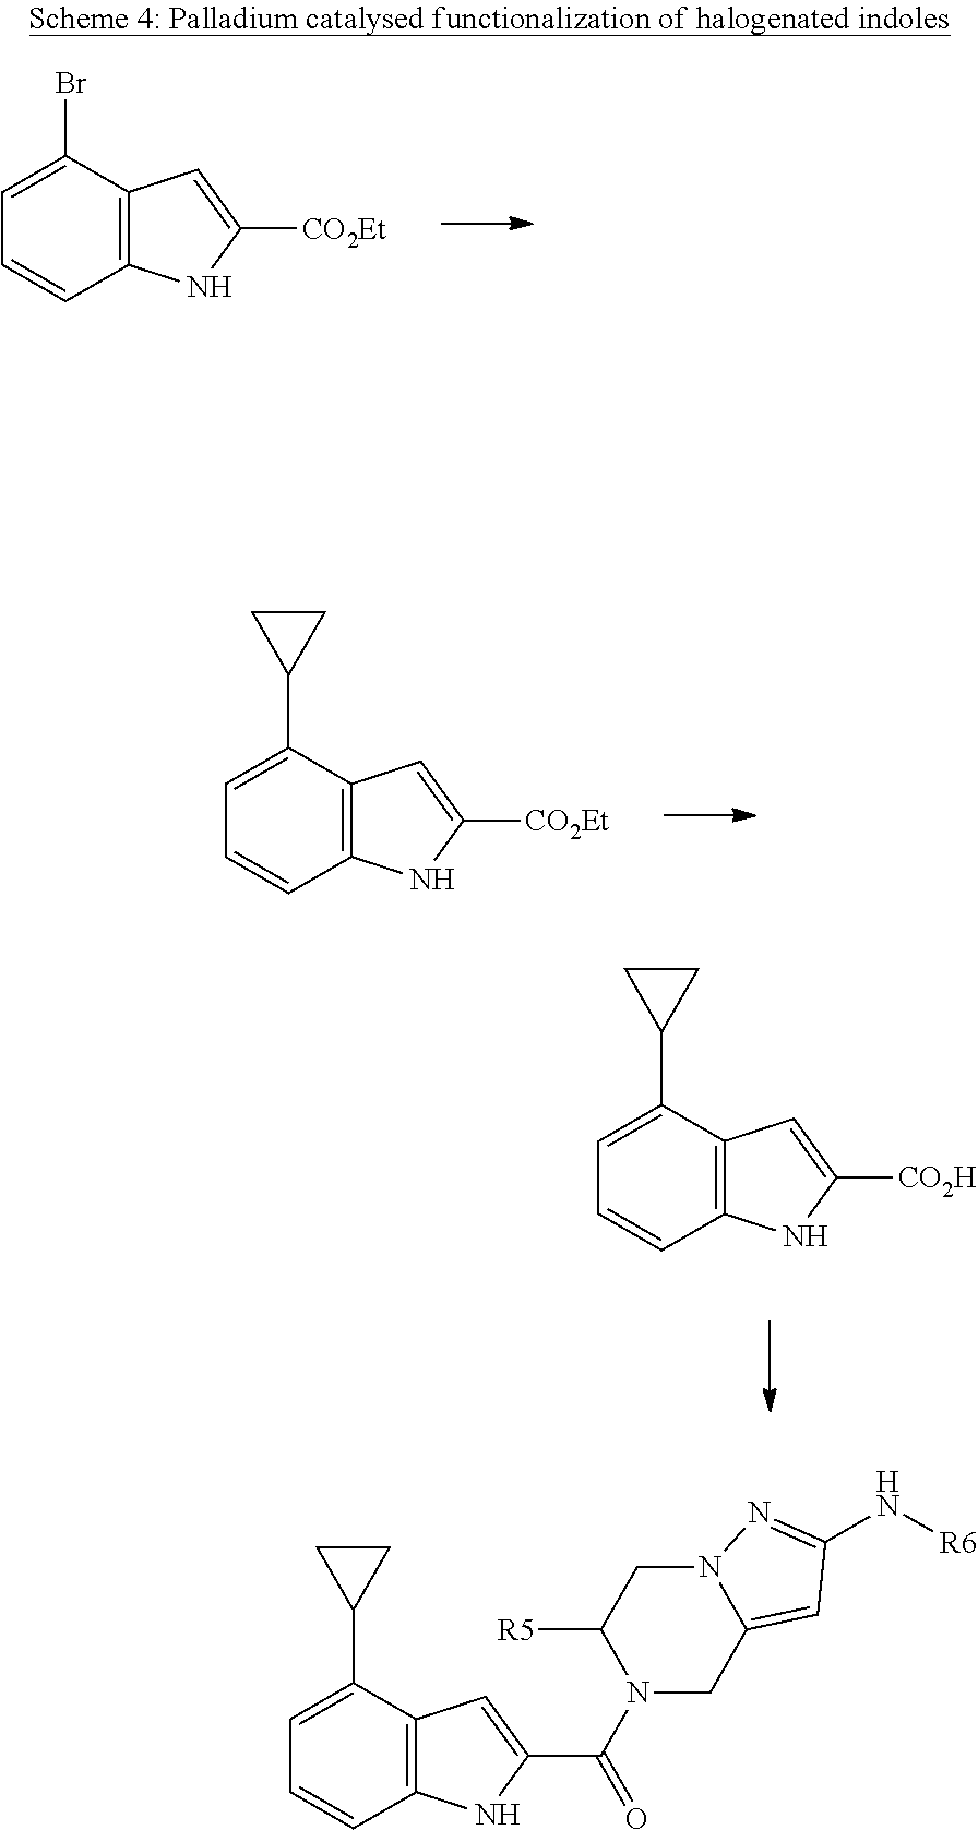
C12=C(C(Br)=CC=C1)C=C([CO2Et])N2.C12=C(C(C3CC3)=CC=C1)C=C([CO2Et])N2.C12=C(C(C3CC3)=CC=C1)C=C([CO2H])N2.C12=C(C(C3CC3)=CC=C1)C=C(C(N1CC3=CC(N[R6])=NN3CC1[R5])=O)N2
